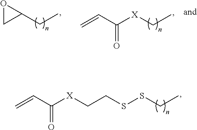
C(C)C1OC1.C=CC([X]CC)=O.C=CC([X]CCSSCC)=O
